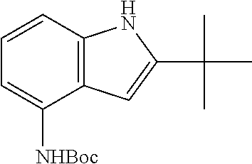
C12=C(C=CC=C1[NHBoc])NC(C(C)(C)C)=C2
